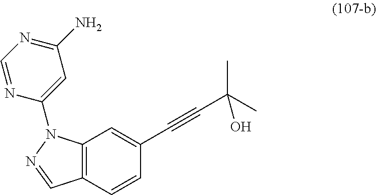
C12=C(C=CC(C#CC(C)(C)O)=C1)C=NN2C1=CC(N)=NC=N1
